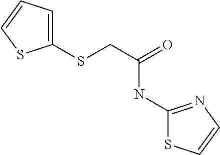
C1(SCC(=O)NC2=NC=CS2)=CC=CS1
